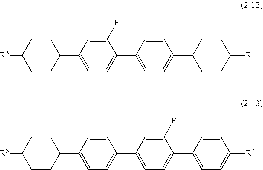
C1(C2=CC=C(C3CCC([R3])CC3)C=C2F)=CC=C(C2CCC([R4])CC2)C=C1.C1(C2=CC=C(C3CCC([R3])CC3)C=C2)=CC=C(C2=CC=C([R4])C=C2)C(F)=C1
